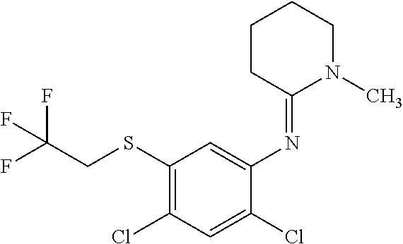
C1(SCC(F)(F)F)=C(Cl)C=C(Cl)C(N=C2N(C)CCCC2)=C1
